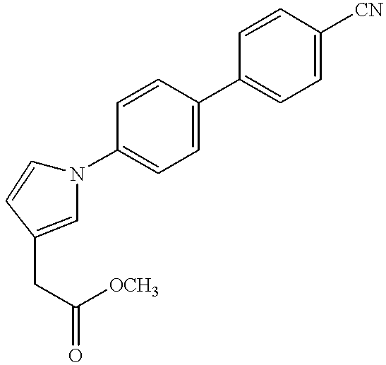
N1(C2=CC=C(C3=CC=C([CN])C=C3)C=C2)C=CC(CC([OCH3])=O)=C1
